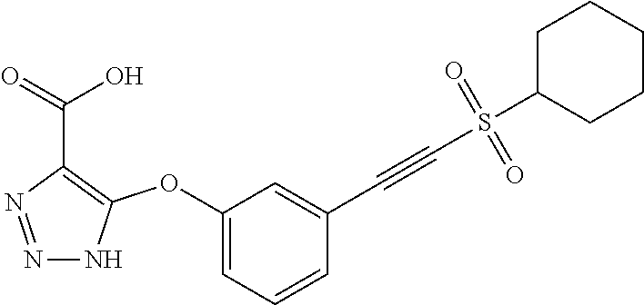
C1(OC2=C(C(=O)O)N=NN2)=CC=CC(C#CS(C2CCCCC2)(=O)=O)=C1
